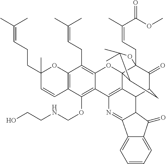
C12=C(C=CC(CCC=C(C)C)(C)O1)C(OCNCCO)=C1C(=C2CC=C(C)C)OC23C4(CC=C(C)C(OC)=O)C(=O)C(CC2C(C)(C)O4)C2C3=C1N=C1C3=CC=CC=C3C(=O)C21
